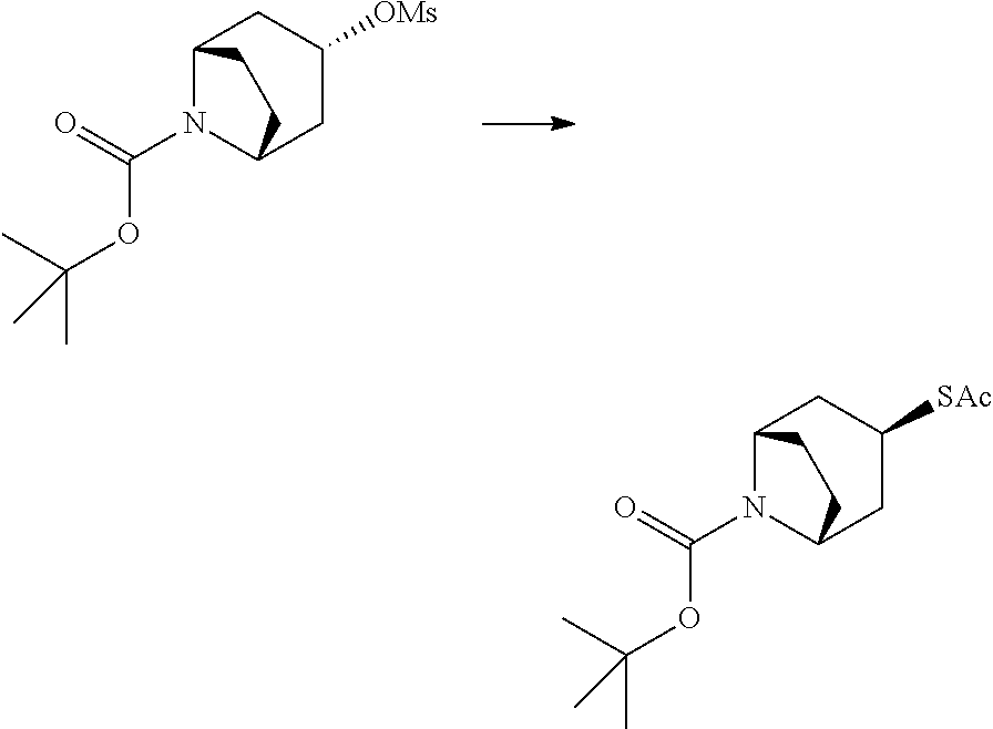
C12N(C(=O)OC(C)(C)C)C(CC([OMs])C1)CC2.C12N(C(=O)OC(C)(C)C)C(CC([SAc])C1)CC2
